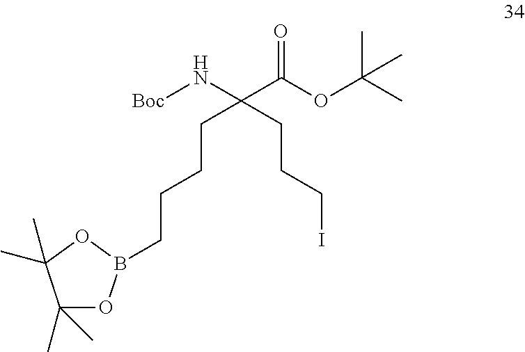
C1(C)(C)OB(CCCCC(CCCI)(N[Boc])C(OC(C)(C)C)=O)OC1(C)C
